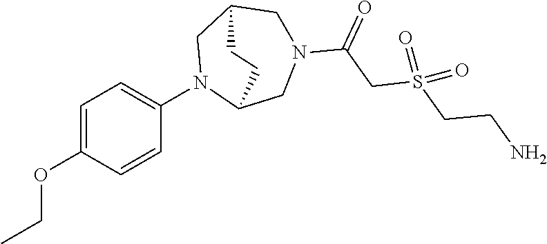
C1=C(OCC)C=CC(N2C3CN(C(CS(CCN)(=O)=O)=O)CC(C2)CC3)=C1
